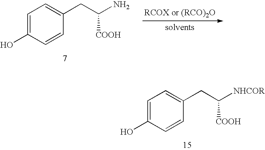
C1=C(O)C=CC(CC([NHCOR])[COOH])=C1.C1=C(O)C=CC(CC(N)[COOH])=C1
